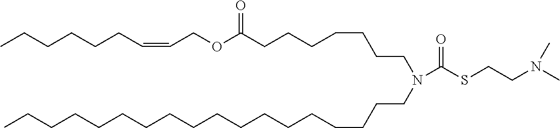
CCCCCCC=CCOC(CCCCCCCN(CCCCCCCCCCCCCCCCCC)C(SCCN(C)C)=O)=O
